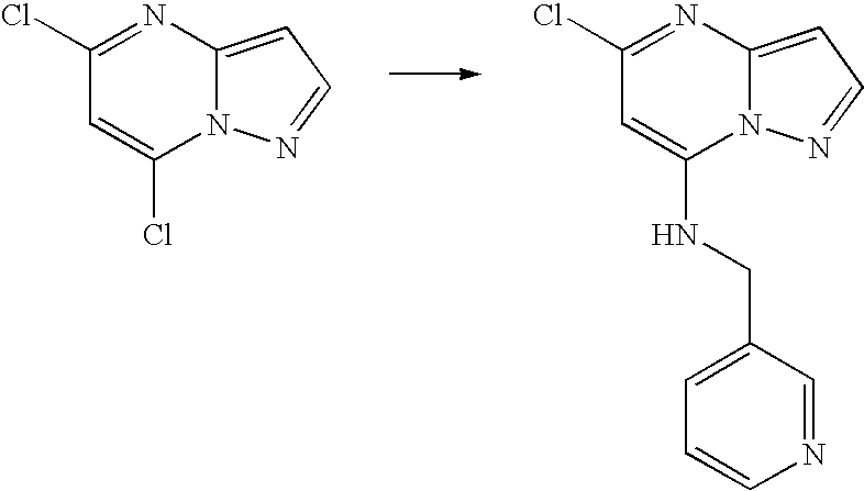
C1(Cl)=NC2=CC=NN2C(Cl)=C1.C1(Cl)=NC2=CC=NN2C(NCC2=CC=CN=C2)=C1
